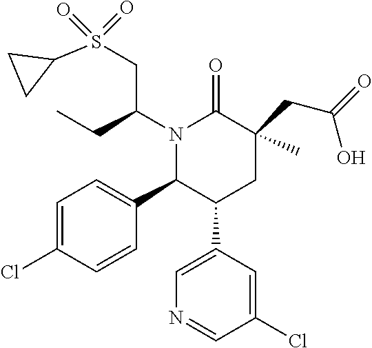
N1(C(CC)CS(=O)(C2CC2)=O)C(C2=CC=C(Cl)C=C2)C(C2=CN=CC(Cl)=C2)CC(CC(=O)O)(C)C1=O
